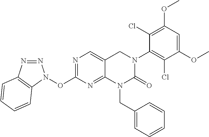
N1=C(ON2N=NC3=C2C=CC=C3)N=C2C(=C1)CN(C1=C(Cl)C(OC)=CC(OC)=C1Cl)C(=O)N2CC1=CC=CC=C1
